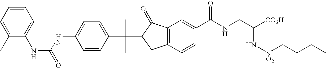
C1=C(NC(NC2=CC=CC=C2C)=O)C=CC(C(C)(C)C2C(=O)C3=C(C=CC(C(NCC([CO2H])N[SO2]CCCC)=O)=C3)C2)=C1
